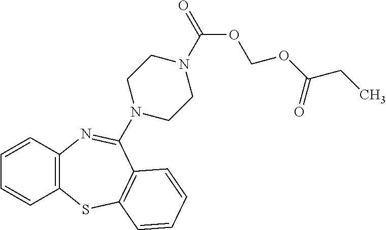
C12=C(C=CC=C1)N=C(N1CCN(C(=O)OCOC(=O)CC)CC1)C1=C(S2)C=CC=C1
